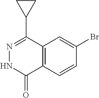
C12=C(C=CC(Br)=C1)C(=O)NN=C2C1CC1
